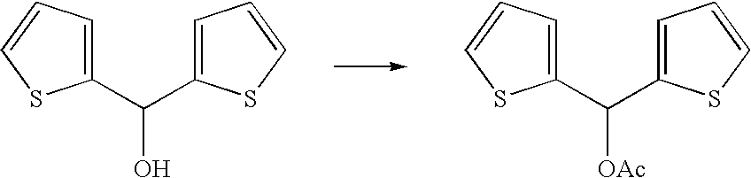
C1(C(C2=CC=CS2)O)=CC=CS1.C1(C(C2=CC=CS2)[OAc])=CC=CS1
